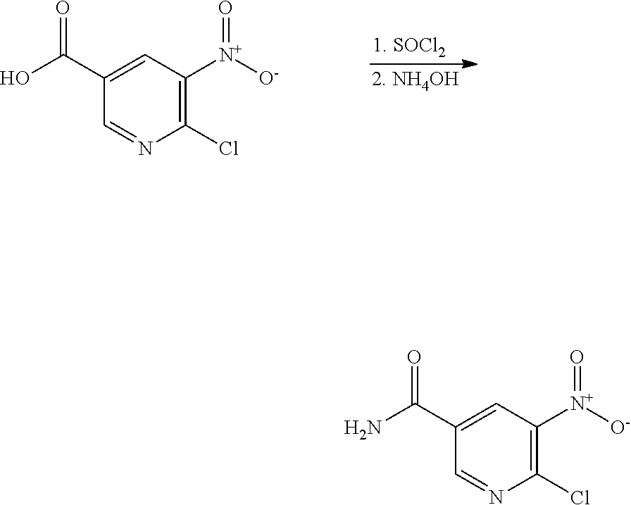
C1(C(O)=O)=CC([N+]([O-])=O)=C(Cl)N=C1.C1(C(N)=O)=CC([N+]([O-])=O)=C(Cl)N=C1
